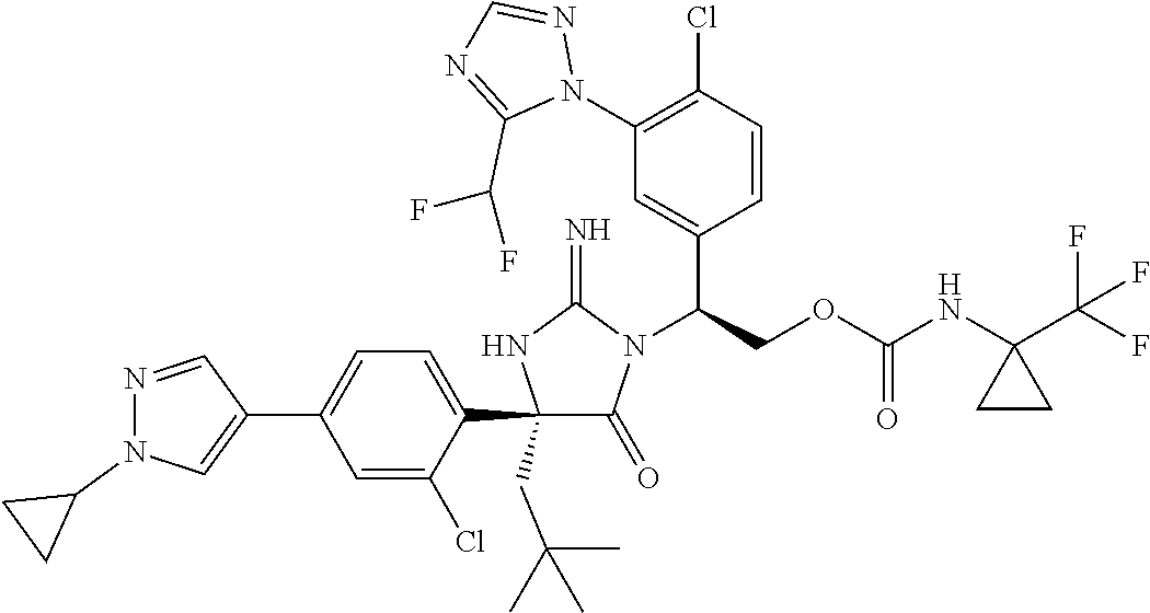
C1(C2=CC=C(C3=CN(C4CC4)N=C3)C=C2Cl)(CC(C)(C)C)C(=O)N(C(COC(NC2(C(F)(F)F)CC2)=O)C2=CC(N3N=CN=C3C(F)F)=C(Cl)C=C2)C(=N)N1
